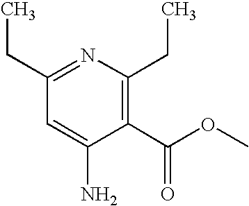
C1(C(=O)OC)=C(CC)N=C(CC)C=C1N
